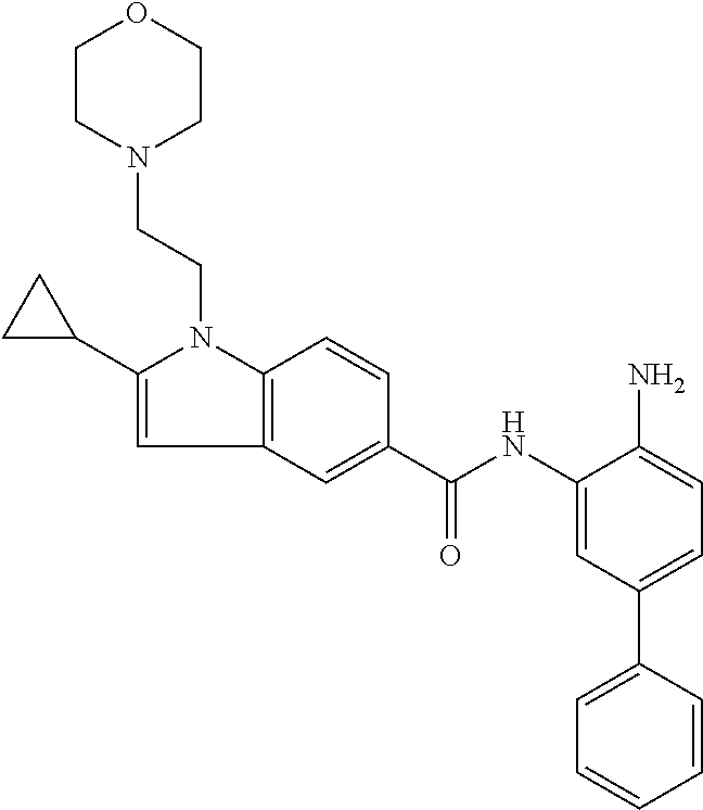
C1CN(CCN2C3=C(C=C(C(NC4=CC(C5=CC=CC=C5)=CC=C4N)=O)C=C3)C=C2C2CC2)CCO1
